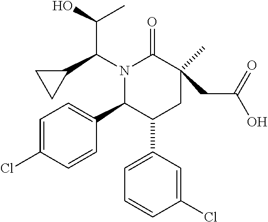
N1(C(C2CC2)C(O)C)C(C2=CC=C(Cl)C=C2)C(C2=CC=CC(Cl)=C2)CC(CC(O)=O)(C)C1=O
